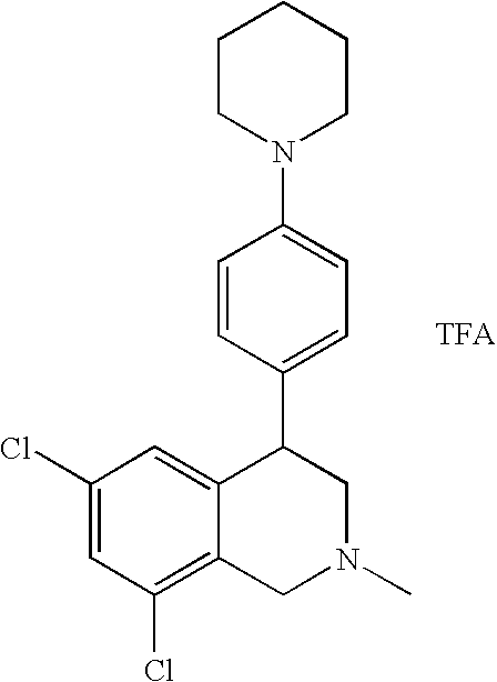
C1CN(C2=CC=C(C3C4=CC(Cl)=CC(Cl)=C4CN(C)C3)C=C2)CCC1
